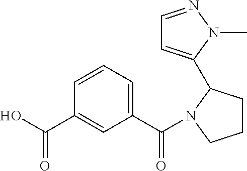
OC(C1=CC(C(=O)N2CCCC2C2=CC=NN2C)=CC=C1)=O
